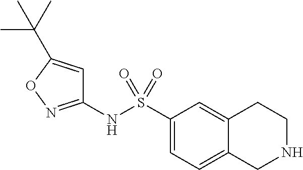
C1(NS(C2=CC=C3C(=C2)CCNC3)(=O)=O)=NOC(C(C)(C)C)=C1
